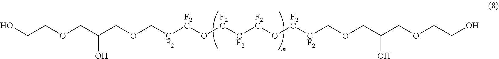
OC(COCCO)COC[CF2][F2C]O[F2C][CF2][F2C]O[F2C][CF2]COCC(COCCO)O
